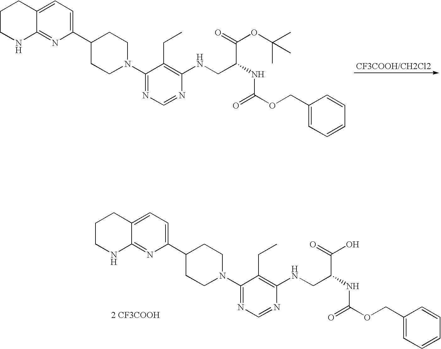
C1CNC2=NC(C3CCN(C4=NC=NC(NCC(C(=O)OC(C)(C)C)NC(OCC5=CC=CC=C5)=O)=C4CC)CC3)=CC=C2C1.C1CNC2=NC(C3CCN(C4=NC=NC(NCC(C(=O)O)NC(OCC5=CC=CC=C5)=O)=C4CC)CC3)=CC=C2C1.[2 CF3COOH]
